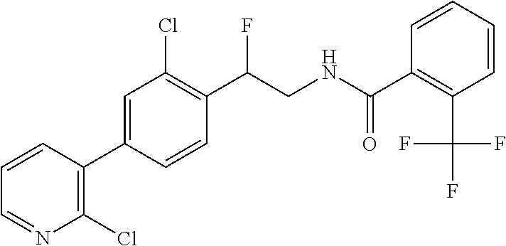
C(C1=C(Cl)C=C(C2=C(Cl)N=CC=C2)C=C1)(F)CNC(C1=C(C(F)(F)F)C=CC=C1)=O
